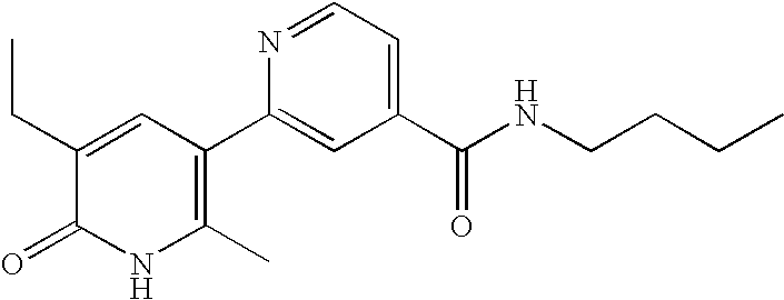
N1C(C)=C(C2=CC(C(NCCCC)=O)=CC=N2)C=C(CC)C1=O
